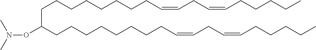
C(CCCCCCCCC=CCC=CCCCCC)(CCCCCCCCC=CCC=CCCCCC)ON(C)C
